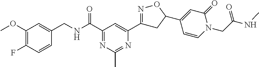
C1(OC)=C(F)C=CC(CNC(C2=NC(C)=NC(C3=NOC(C4=CC(=O)N(CC(NC)=O)C=C4)C3)=C2)=O)=C1
